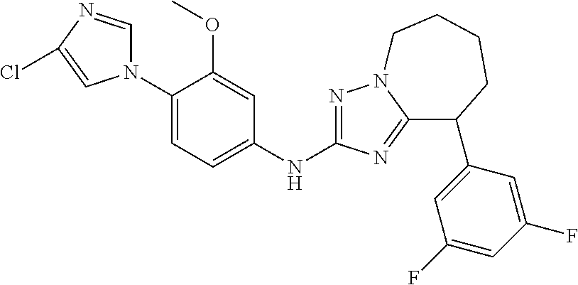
C1(N2C=NC(Cl)=C2)=CC=C(NC2=NN3C(=N2)C(C2=CC(F)=CC(F)=C2)CCCC3)C=C1OC
